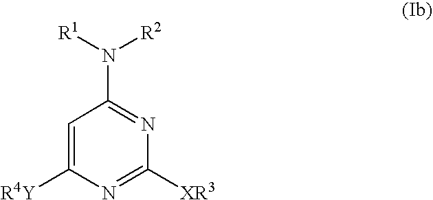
C1=C([R4Y])N=C([XR3])N=C1N([R2])[R1]
